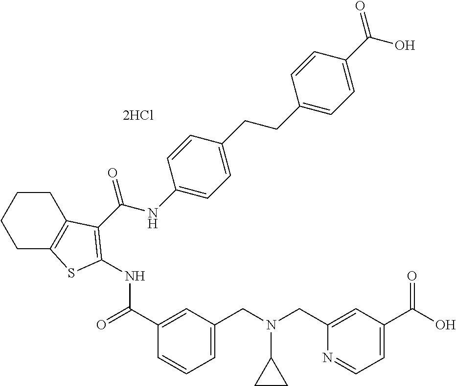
C1CC2=C(CC1)SC(NC(=O)C1=CC(CN(CC3=CC(C(O)=O)=CC=N3)C3CC3)=CC=C1)=C2C(NC1=CC=C(CCC2=CC=C(C(=O)O)C=C2)C=C1)=O.[2HCl]
